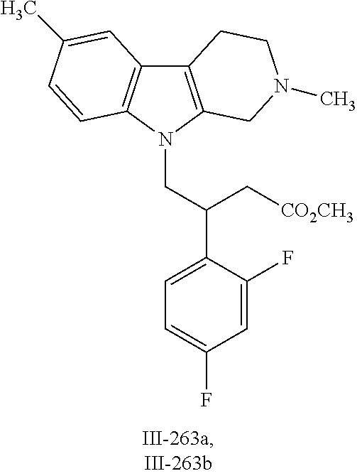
C12=C(N(CC(C3=CC=C(F)C=C3F)C[CO2CH3])C3=C1C=C(C)C=C3)CN(C)CC2
